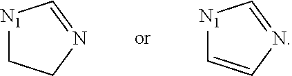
[N1]1CCN=C1.[N1]1C=CN=C1
